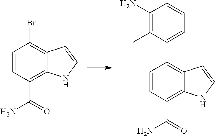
C12=C(C3=CC=CC(N)=C3C)C=CC(C(N)=O)=C1NC=C2.C12=C(Br)C=CC(C(N)=O)=C1NC=C2
